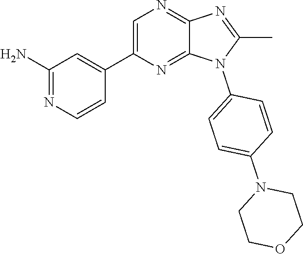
C1(C)=NC2=NC=C(C3=CC(N)=NC=C3)N=C2N1C1=CC=C(N2CCOCC2)C=C1
